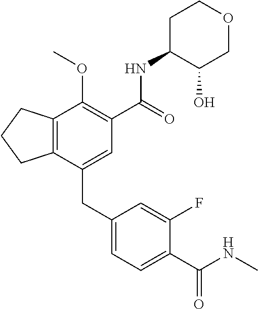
C12=C(CCC1)C(OC)=C(C(NC1C(O)COCC1)=O)C=C2CC1=CC=C(C(NC)=O)C(F)=C1
